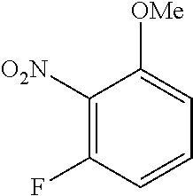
C1([O2N])=C(F)C=CC=C1[OMe]
